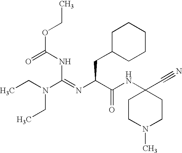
O=C(NC(=NC(C(NC1(C#N)CCN(C)CC1)=O)CC1CCCCC1)N(CC)CC)OCC
